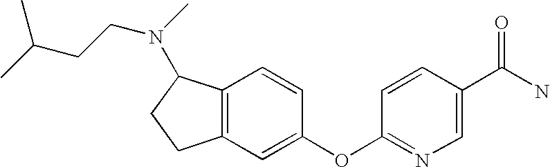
CC(C)CCN(C1C2=C(CC1)C=C(OC1=NC=C(C(N)=O)C=C1)C=C2)C
